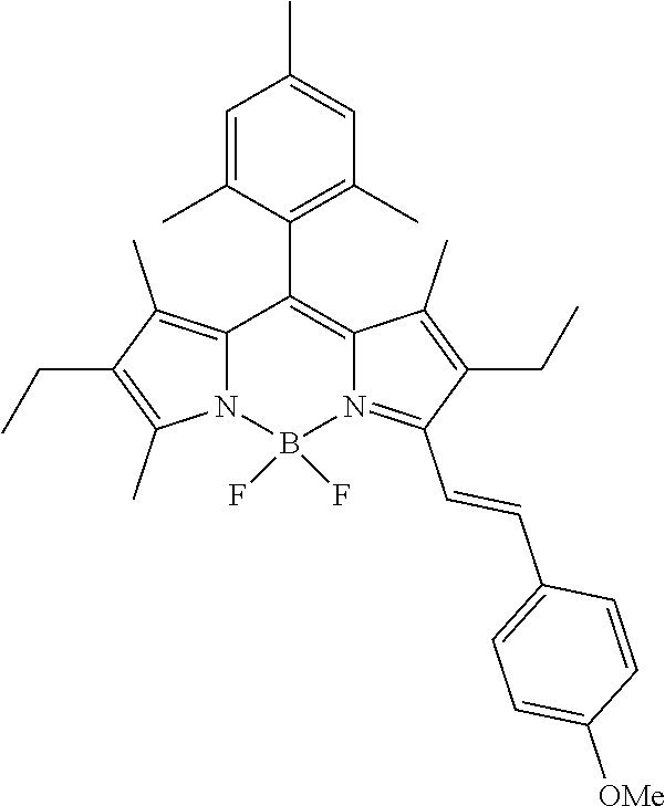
C12=C(C)C(CC)=C(C)N1B(F)(F)N1=C(C=CC3=CC=C([OMe])C=C3)C(CC)=C(C)C1=C2C1=C(C)C=C(C)C=C1C
